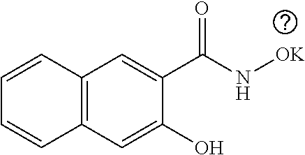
C12=C(C=C(O)C(C(N[OK])=O)=C1)C=CC=C2
